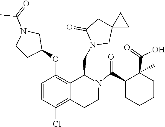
C12(CN(CC3C4=C(OC5CCN(C(C)=O)C5)C=CC(Cl)=C4CCN3C(C3CCCCC3(C(=O)O)C)=O)C(=O)C1)CC2
